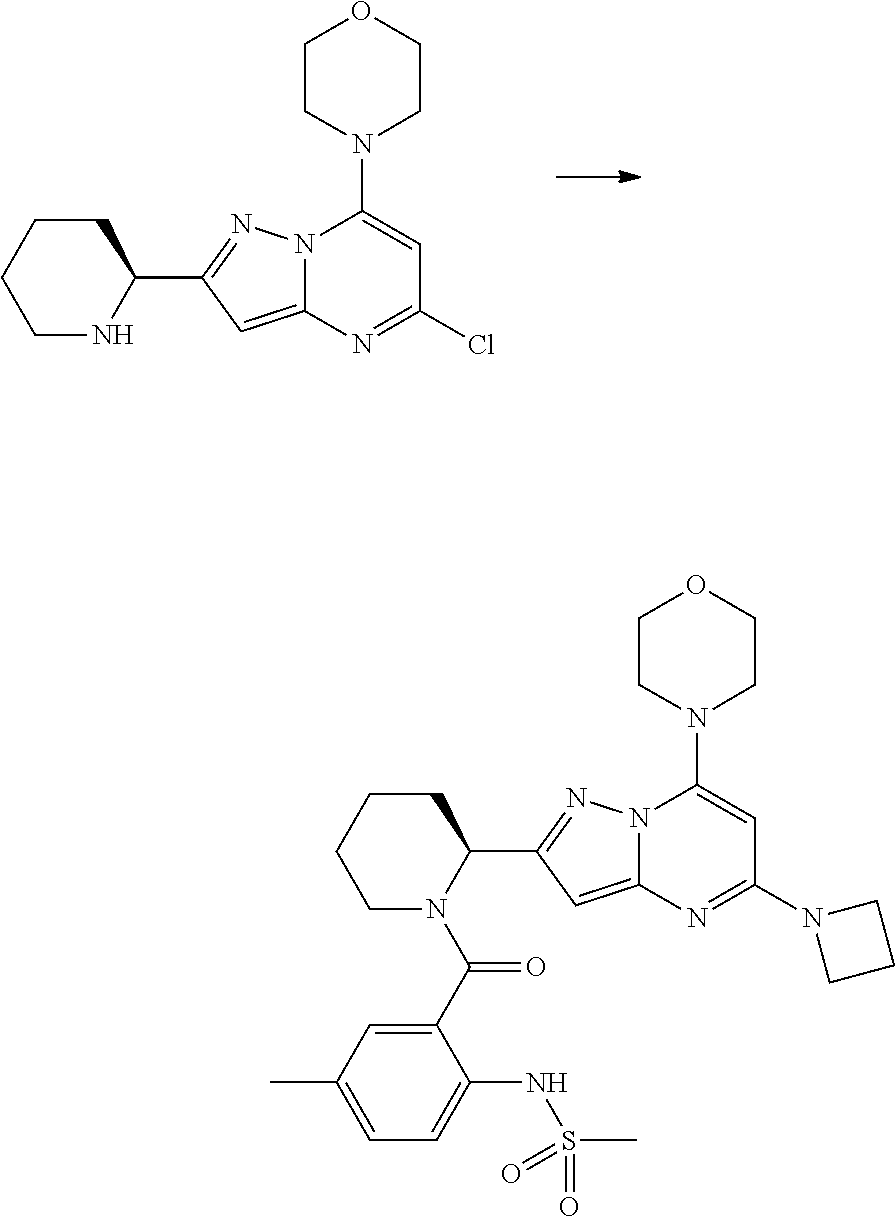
C1CCNC(C2=NN3C(=C2)N=C(Cl)C=C3N2CCOCC2)C1.C1CCN(C(C2=CC(C)=CC=C2NS(C)(=O)=O)=O)C(C2=NN3C(=C2)N=C(N2CCC2)C=C3N2CCOCC2)C1
